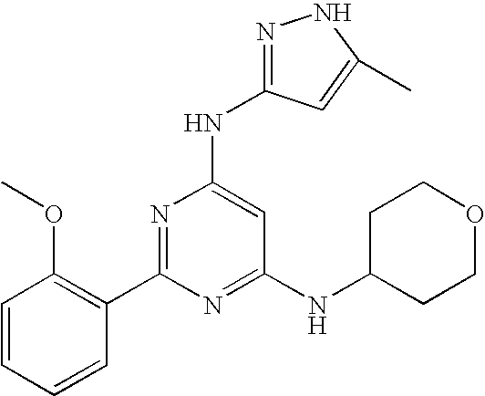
C1=CC=CC(C2=NC(NC3=NNC(C)=C3)=CC(NC3CCOCC3)=N2)=C1OC
